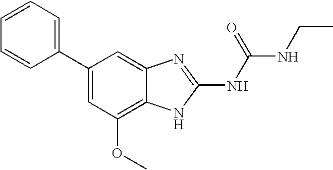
C1(C2=CC=CC=C2)=CC(OC)=C2C(=C1)N=C(NC(NCC)=O)N2
